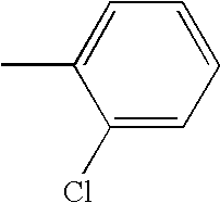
C1(Cl)=CC=CC=C1C
